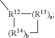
[(R14)b]1C[(R13)a][R12]1C
